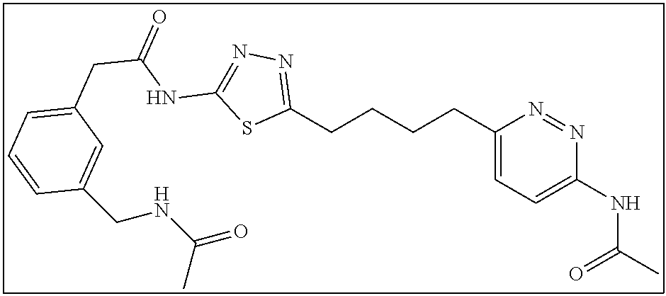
C1(CCCCC2=NN=C(NC(=O)CC3=CC=CC(CNC(=O)C)=C3)S2)=CC=C(NC(C)=O)N=N1
